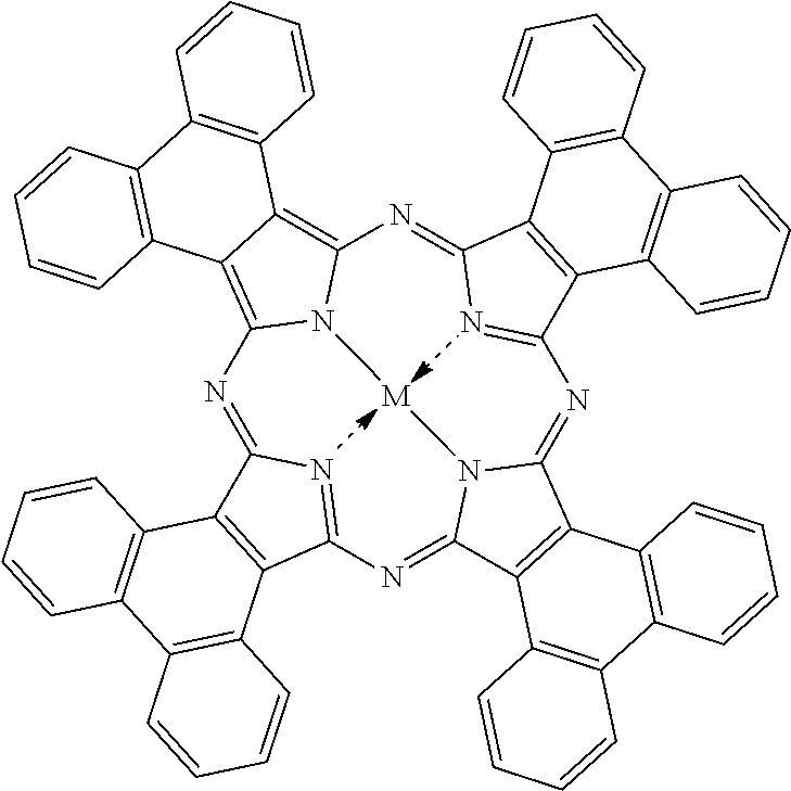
N1=C2N=C(N=C3N4C(=NC5=NC(=NC6=C7C(=C1N6[M]4)C1=C(C4=C7C=CC=C4)C=CC=C1)C1=C5C4=C(C5=C1C=CC=C5)C=CC=C4)C1=C3C3=C(C4=C1C=CC=C4)C=CC=C3)C1=C2C2=C(C3=C1C=CC=C3)C=CC=C2
